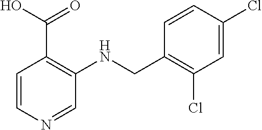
C1=CN=CC(NCC2=C(Cl)C=C(Cl)C=C2)=C1C(O)=O
